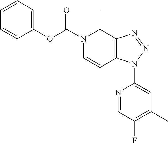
O(C1=CC=CC=C1)C(N1C=CC2=C(C1C)N=NN2C1=CC(C)=C(F)C=N1)=O
